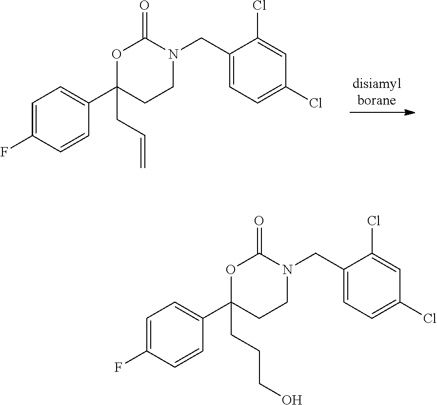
C1=C(F)C=CC(C2(CC=C)CCN(CC3=CC=C(Cl)C=C3Cl)C(=O)O2)=C1.C1=C(F)C=CC(C2(CCCO)CCN(CC3=CC=C(Cl)C=C3Cl)C(=O)O2)=C1
